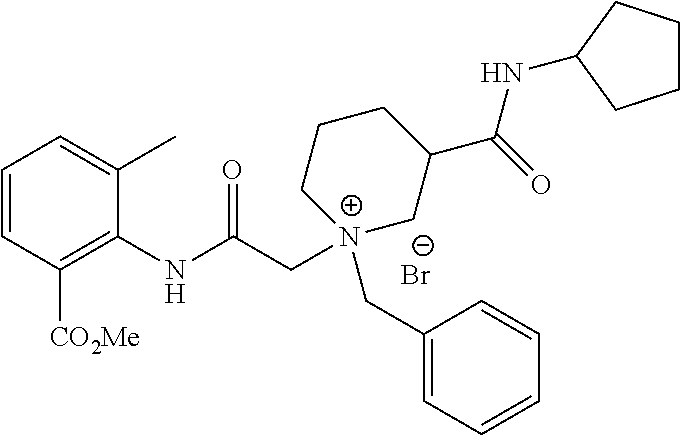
C1=CC([CO2Me])=C(NC(C[N+]2(CC3=CC=CC=C3)CC(C(=O)NC3CCCC3)CCC2)=O)C(C)=C1.[Br-]
